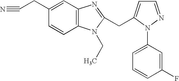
C1(CC#N)=CC2=C(C=C1)N(CC)C(CC1=CC=NN1C1=CC=CC(F)=C1)=N2
